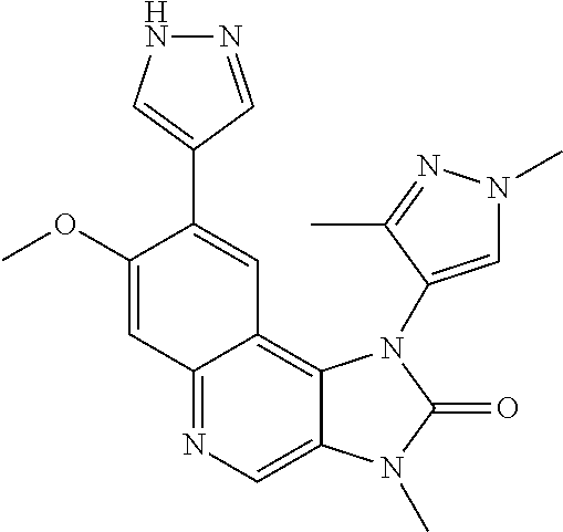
C12=NC=C3C(=C1C=C(C1=CNN=C1)C(OC)=C2)N(C1=CN(C)N=C1C)C(=O)N3C
